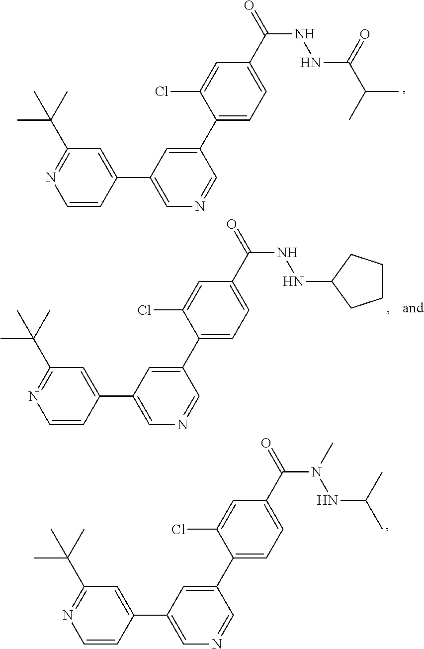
C1=CC(C2=CN=CC(C3=CC=C(C(=O)NNC(C(C)C)=O)C=C3Cl)=C2)=CC(C(C)(C)C)=N1.C1=CC(C2=CN=CC(C3=CC=C(C(=O)N(NC(C)C)C)C=C3Cl)=C2)=CC(C(C)(C)C)=N1.C1=CC(C2=CN=CC(C3=CC=C(C(=O)NNC4CCCC4)C=C3Cl)=C2)=CC(C(C)(C)C)=N1
